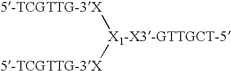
[5-TCGTTG-3X][X1-X3-GTTGCT-5][5-TCGTTG-3X]
